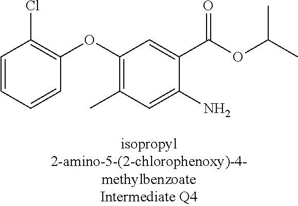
C1=CC=CC(OC2=C(C)C=C(N)C(C(OC(C)C)=O)=C2)=C1Cl
